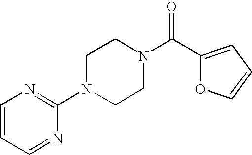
C1(N2CCN(C(C3=CC=CO3)=O)CC2)=NC=CC=N1
